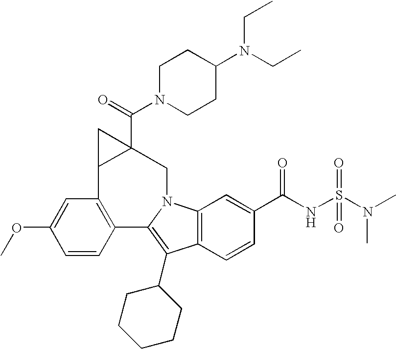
C1=CC2=C(C=C1OC)C1C(C(N3CCC(N(CC)CC)CC3)=O)(CN3C2=C(C2CCCCC2)C2=C3C=C(C(=O)NS(N(C)C)(=O)=O)C=C2)C1
